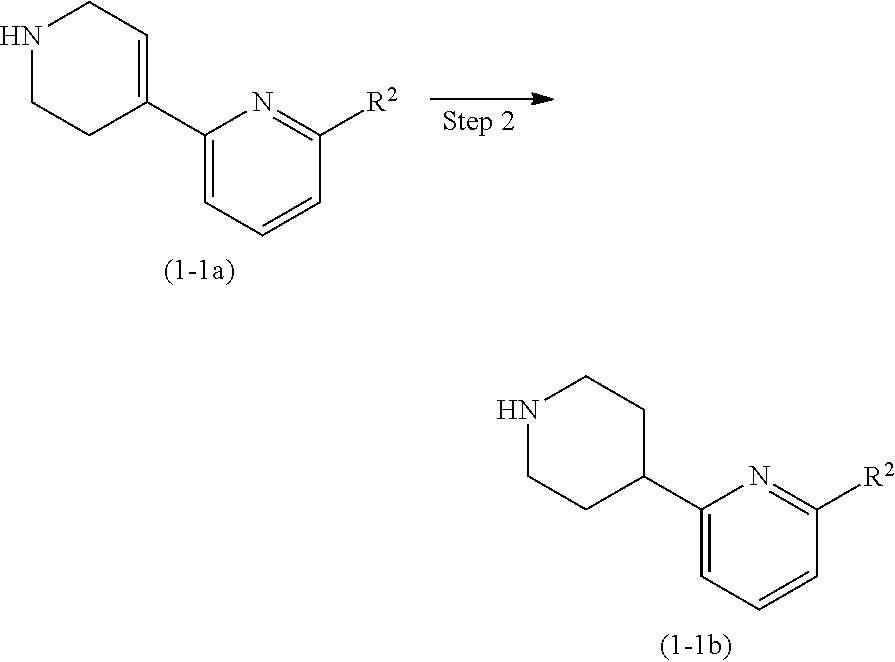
N1CCC(C2=CC=CC([R2])=N2)CC1.N1CCC(C2=CC=CC([R2])=N2)=CC1
